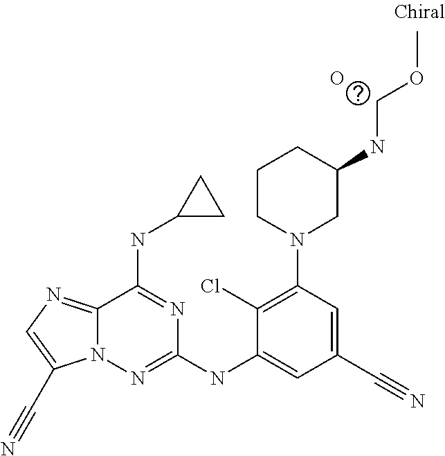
C1(Cl)=C(N2CC(NCOC)CCC2)C=C(C#N)C=C1NC1=NN2C(=NC=C2C#N)C(NC2CC2)=N1.O
